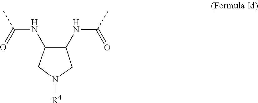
O=C(NC1CN([R4])CC1NC(=O)C)C
